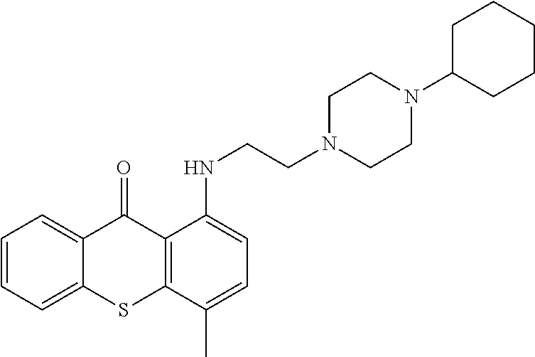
C1=CC=C2C(=C1)C(=O)C1=C(S2)C(C)=CC=C1NCCN1CCN(C2CCCCC2)CC1
